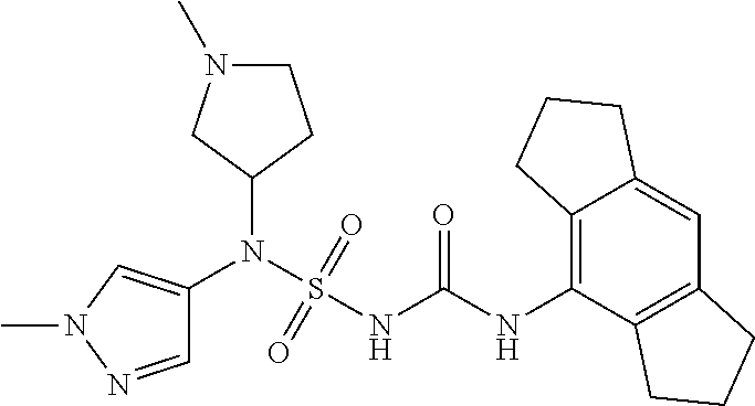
C1(N(S(NC(NC2=C3C(=CC4=C2CCC4)CCC3)=O)(=O)=O)C2=CN(C)N=C2)CCN(C)C1
